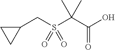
C1(CS(C(C(O)=O)(C)C)(=O)=O)CC1
